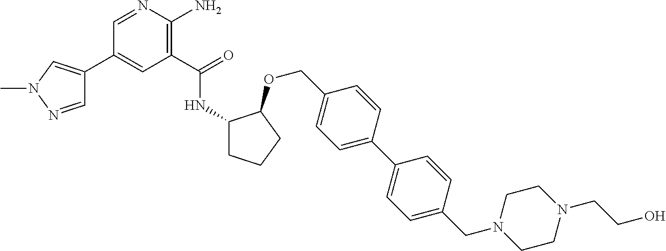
C1(C(=O)NC2CCCC2OCC2=CC=C(C3=CC=C(CN4CCN(CCO)CC4)C=C3)C=C2)=C(N)N=CC(C2=CN(C)N=C2)=C1
